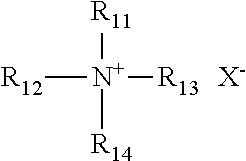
[R12][N+]([R13])([R11])[R14].[X-]
